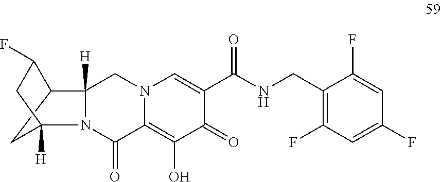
N12C(=O)C3=C(O)C(=O)C(C(NCC4=C(F)C=C(F)C=C4F)=O)=CN3CC1([H])C1C(F)CC2([H])C1
